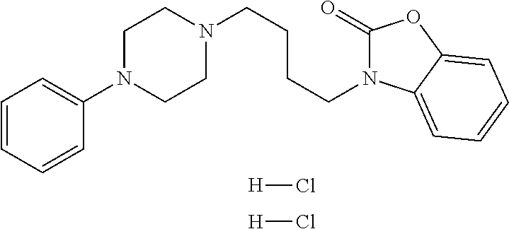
C1=CC=CC(N2CCN(CCCCN3C(=O)OC4=CC=CC=C34)CC2)=C1.[H]Cl.[H]Cl
